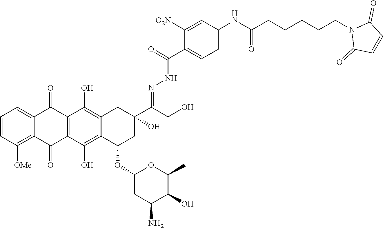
C1=CC([OMe])=C2C(=C1)C(=O)C1=C(C2=O)C(O)=C2C(=C1O)CC(C(=NNC(=O)C1=CC=C(NC(CCCCCN3C(=O)C=CC3=O)=O)C=C1[O2N])CO)(O)CC2OC1CC(N)C(O)C(C)O1
